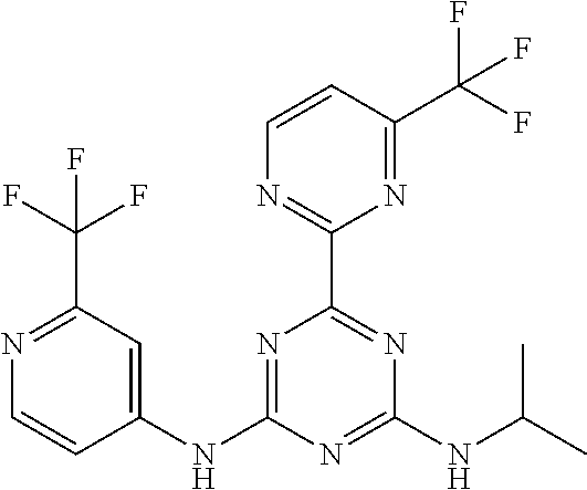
C1(NC2=NC(C3=NC=CC(C(F)(F)F)=N3)=NC(NC(C)C)=N2)=CC(C(F)(F)F)=NC=C1
